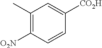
C1(C)=C([O2N])C=CC([CO2H])=C1
